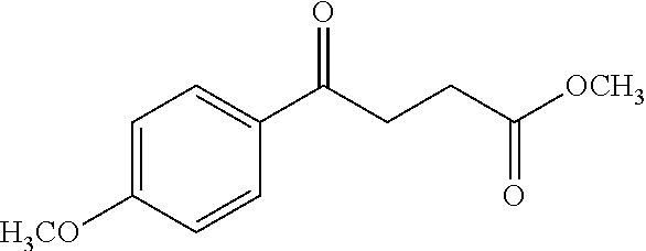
C1=C([H3CO])C=CC(C(CCC([OCH3])=O)=O)=C1
